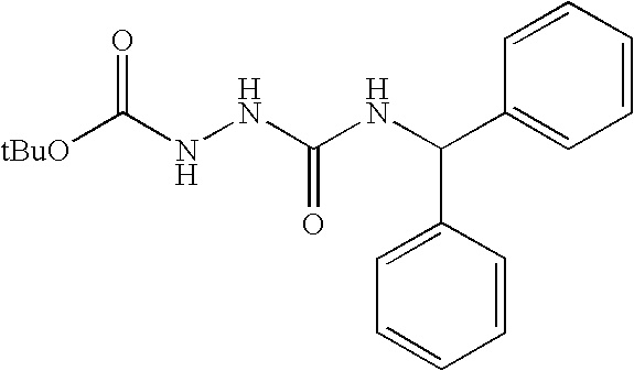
[tBuO]C(NNC(NC(C1=CC=CC=C1)C1=CC=CC=C1)=O)=O
